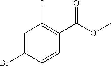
C1=C(Br)C=CC(C(OC)=O)=C1I
